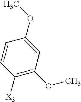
C1([X3])=C(OC)C=C(OC)C=C1
